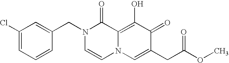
C1=C(CN2C=CN3C(=C(O)C(=O)C(CC(OC)=O)=C3)C2=O)C=CC=C1Cl
